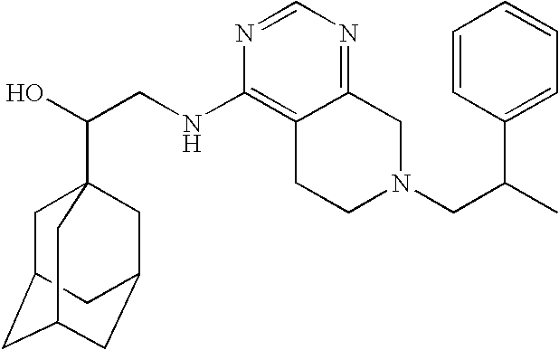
C(CNC1=C2C(=NC=N1)CN(CC(C1=CC=CC=C1)C)CC2)(O)C12CC3CC(CC(C1)C3)C2
